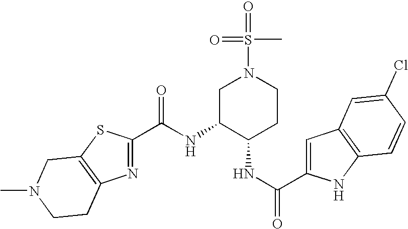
C(C1=NC2=C(S1)CN(C)CC2)(=O)NC1C(NC(C2=CC3=C(N2)C=CC(Cl)=C3)=O)CCN(S(=O)(C)=O)C1
